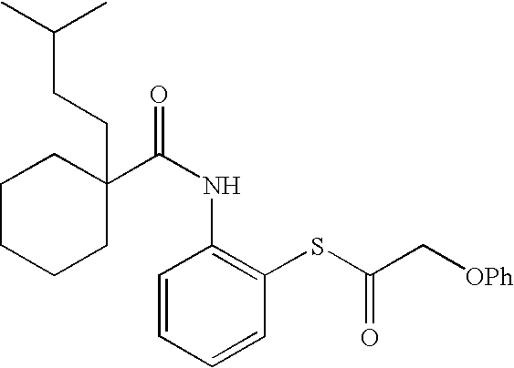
C1CCCC(C(NC2=C(SC(C[OPh])=O)C=CC=C2)=O)(CCC(C)C)C1
